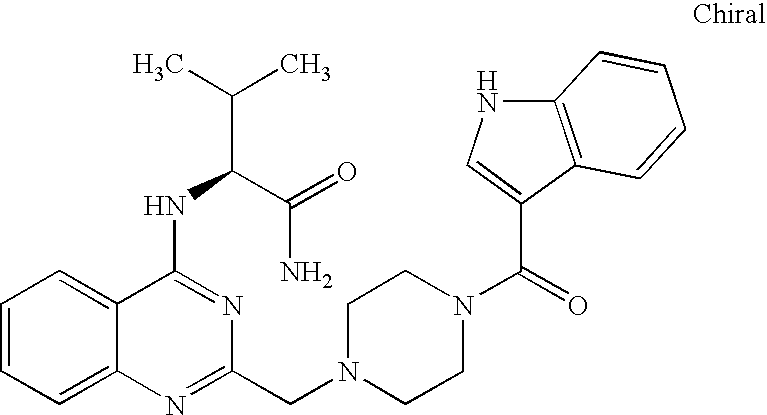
C1=CC=C2C(=C1)C(NC(C(C)C)C(=O)N)=NC(CN1CCN(C(=O)C3=CNC4=C3C=CC=C4)CC1)=N2
